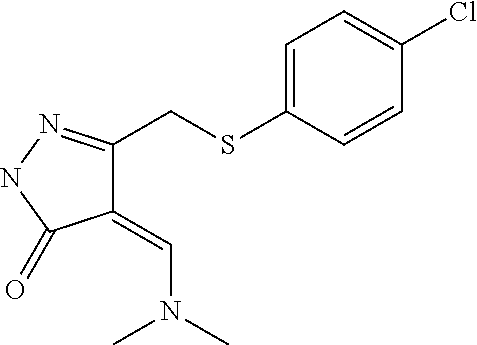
C1(=CN(C)C)C(CSC2=CC=C(Cl)C=C2)=NNC1=O
